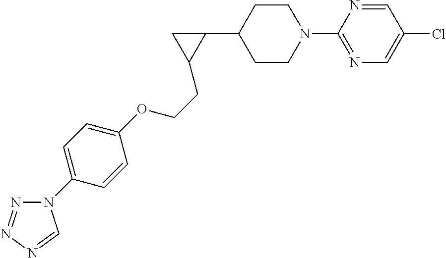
C1CN(C2=NC=C(Cl)C=N2)CCC1C1CC1CCOC1=CC=C(N2N=NN=C2)C=C1
